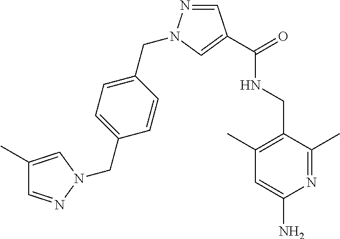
C1(C)=NC(N)=CC(C)=C1CNC(=O)C1=CN(CC2=CC=C(CN3N=CC(C)=C3)C=C2)N=C1
